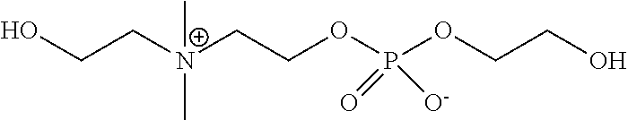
OCC[N+](CCOP(OCCO)([O-])=O)(C)C
